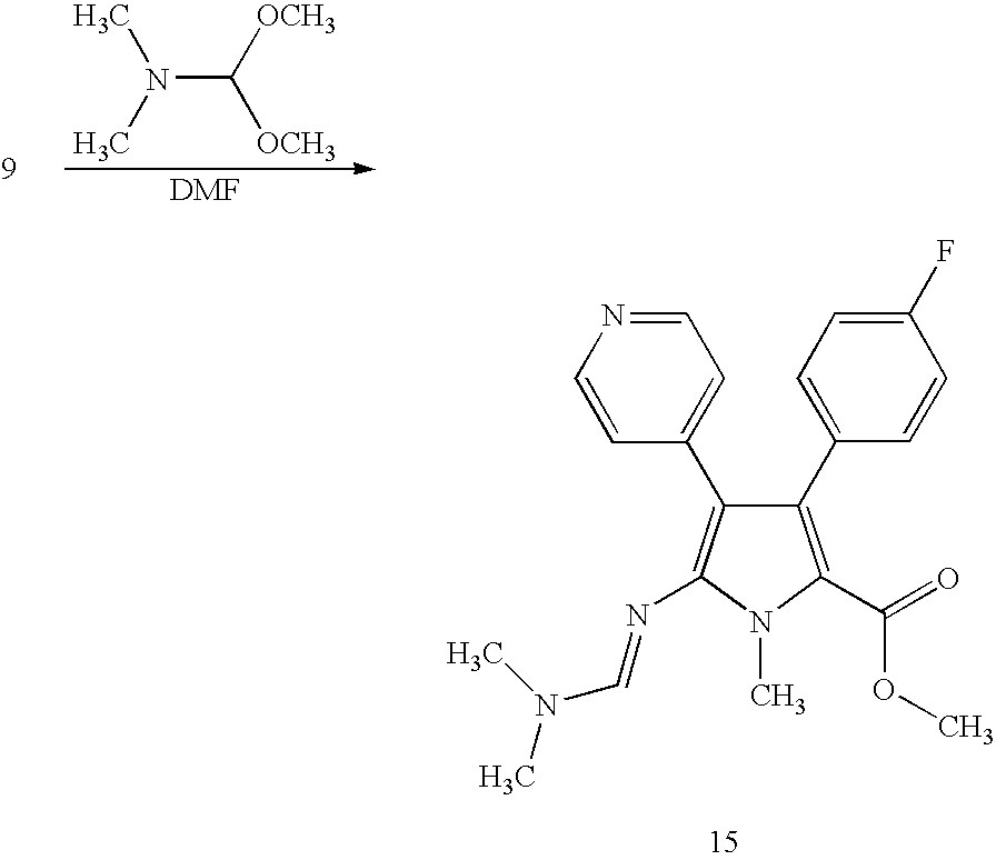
N(C([OCH3])[OCH3])(C)C.C1(C2=CC=C(F)C=C2)=C(C(=O)OC)N(C)C(N=CN(C)C)=C1C1=CC=NC=C1
